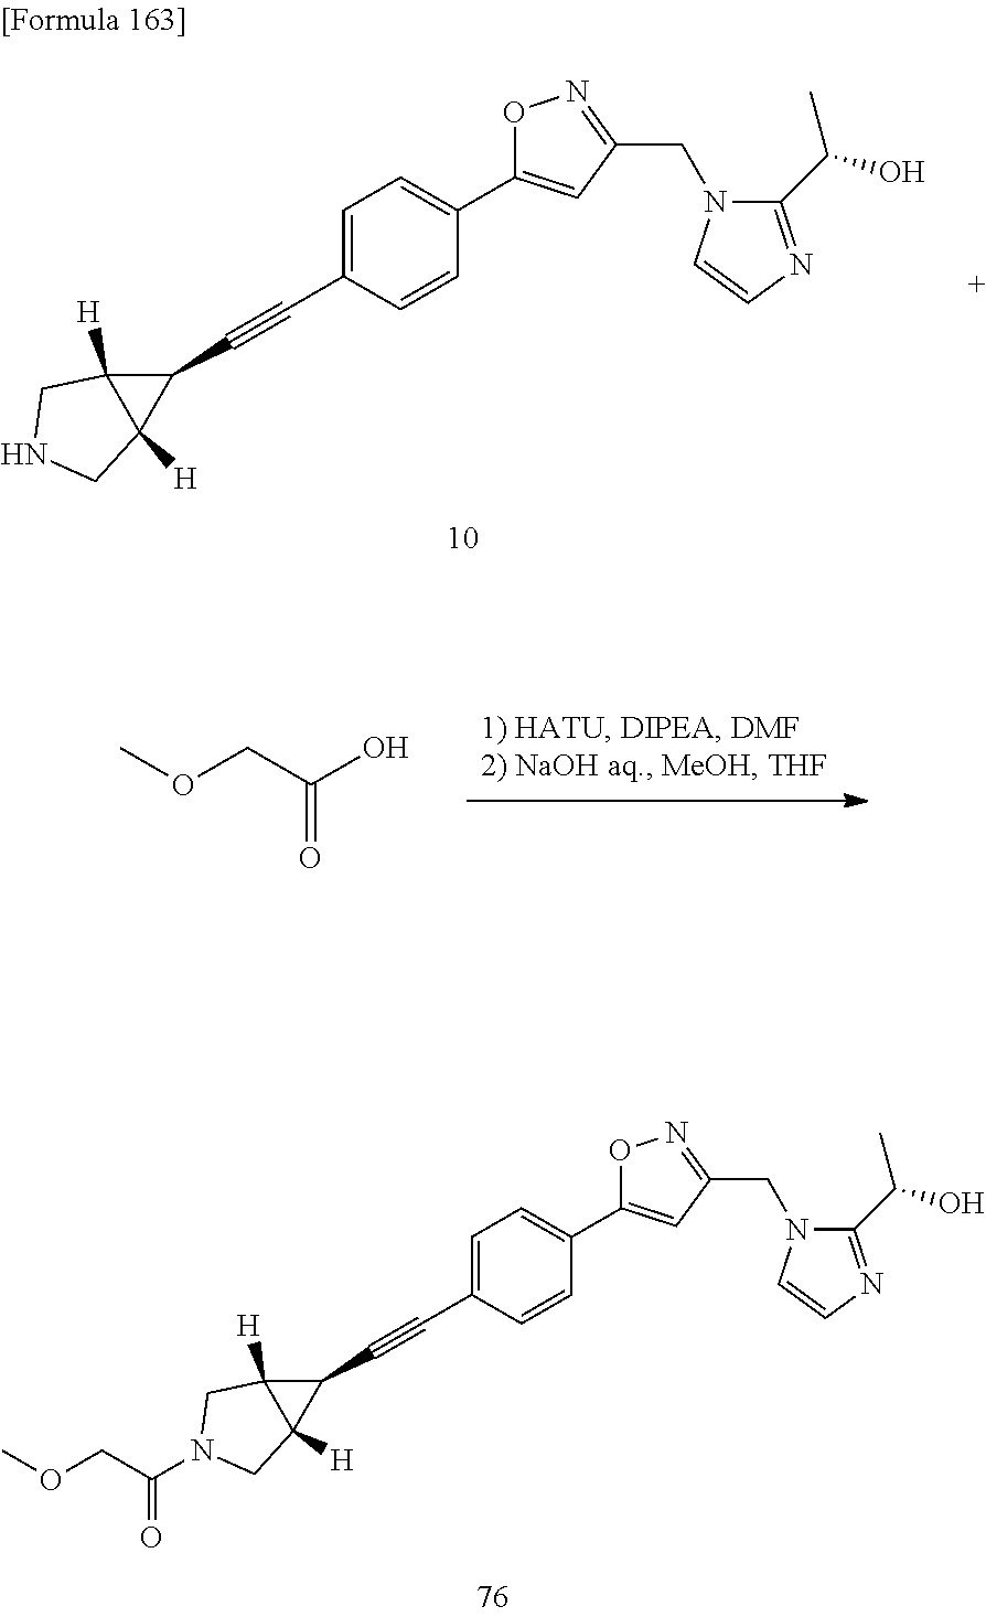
COCC(O)=O.C(C1=CC=C(C2=CC(CN3C(C(O)C)=NC=C3)=NO2)C=C1)#CC1C2([H])C1([H])CN(C(=O)COC)C2.C(C1=CC=C(C2=CC(CN3C(C(O)C)=NC=C3)=NO2)C=C1)#CC1C2([H])C1([H])CNC2
